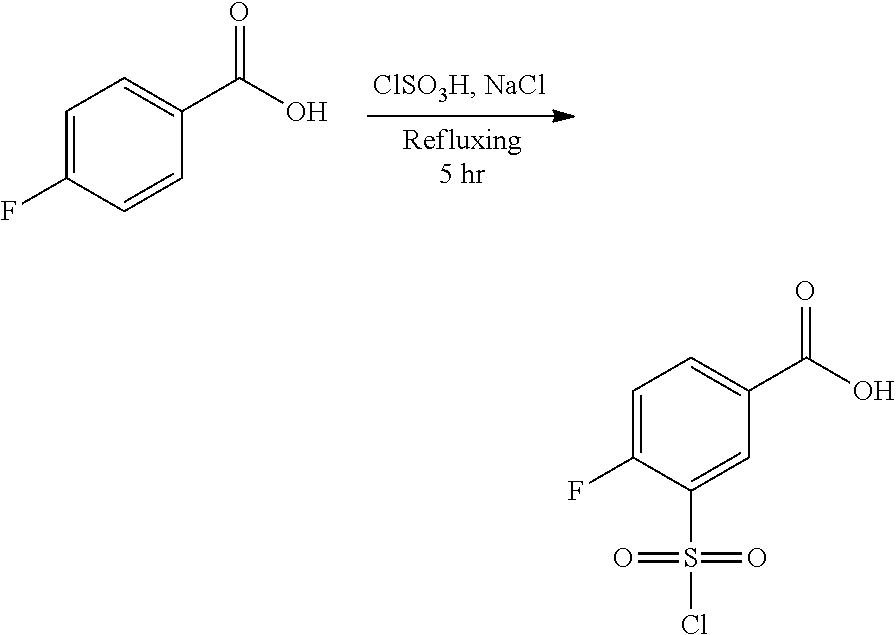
C1=C(F)C=CC(C(O)=O)=C1.C1(C(O)=O)=CC=C(F)C(S(Cl)(=O)=O)=C1
